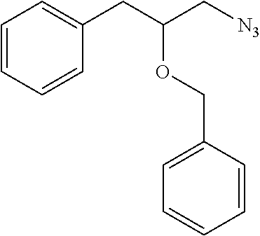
C1=CC=CC(CC(C[N3])OCC2=CC=CC=C2)=C1
